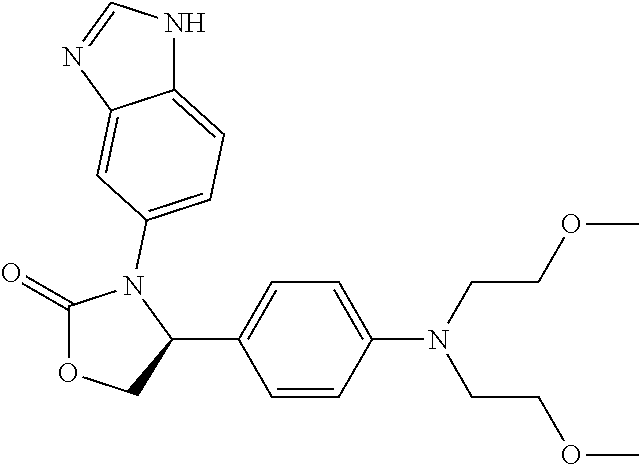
C1(=O)OCC(C2=CC=C(N(CCOC)CCOC)C=C2)N1C1=CC=C2NC=NC2=C1
